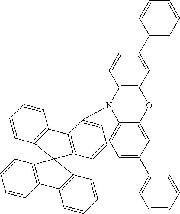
C1=CC2=C(C=C1)C1=C(C=CC=C1N1C3=C(C=C(C4=CC=CC=C4)C=C3)OC3=CC(C4=CC=CC=C4)=CC=C13)C21C2=C(C=CC=C2)C2=C1C=CC=C2
